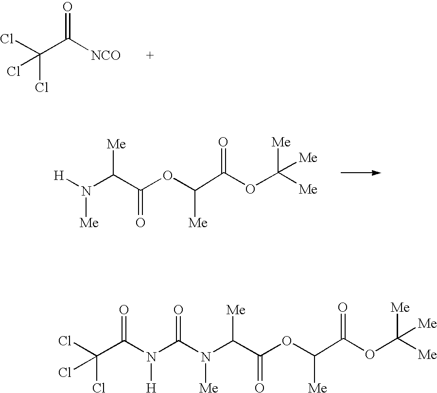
ClC(C([NCO])=O)(Cl)Cl.[H]N(C(C(OC(C(OC([Me])([Me])[Me])=O)[Me])=O)[Me])[Me].N(C(N(C(C(OC(C(OC([Me])([Me])[Me])=O)[Me])=O)[Me])[Me])=O)([H])C(=O)C(Cl)(Cl)Cl
